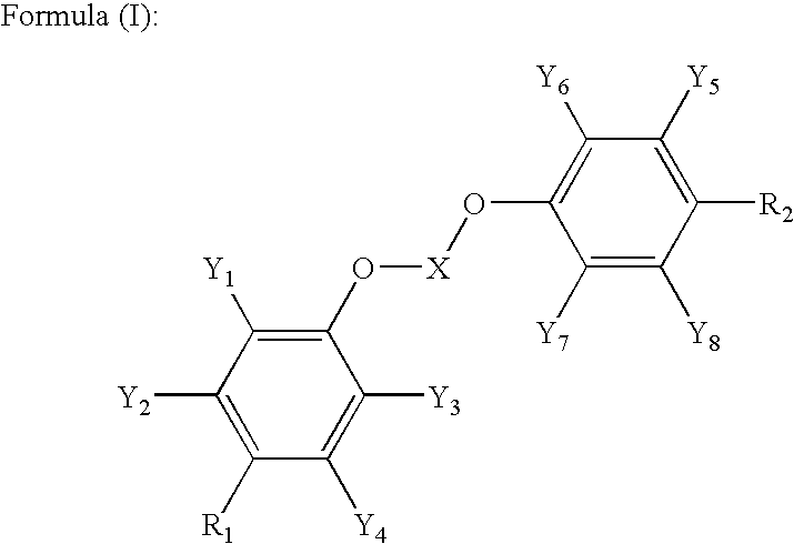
C1([Y2])=C([R1])C([Y4])=C([Y3])C(O[X]OC2=C([Y6])C([Y5])=C([R2])C([Y8])=C2[Y7])=C1[Y1]
